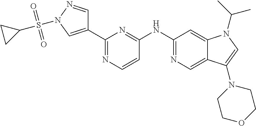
C1(NC2=NC=C3C(=C2)N(C(C)C)C=C3N2CCOCC2)=NC(C2=CN(S(C3CC3)(=O)=O)N=C2)=NC=C1
